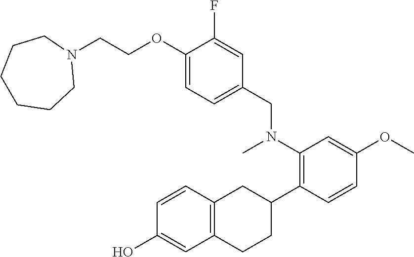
N1(CCOC2=CC=C(CN(C3=C(C4CC5=C(CC4)C=C(O)C=C5)C=CC(OC)=C3)C)C=C2F)CCCCCC1
